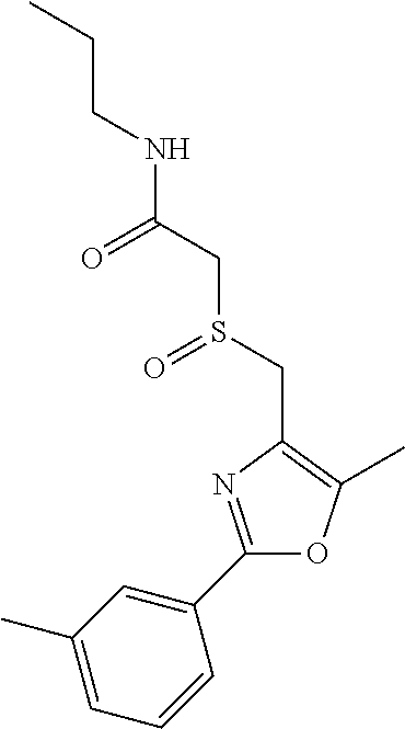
C(CC)NC(CS(CC1=C(C)OC(C2=CC(C)=CC=C2)=N1)=O)=O
